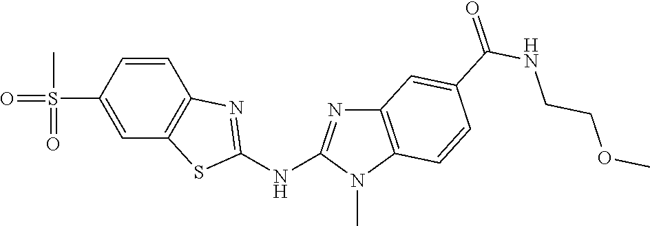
S(C1=CC2=C(C=C1)N=C(NC1=NC3=C(N1C)C=CC(C(NCCOC)=O)=C3)S2)(=O)(C)=O
